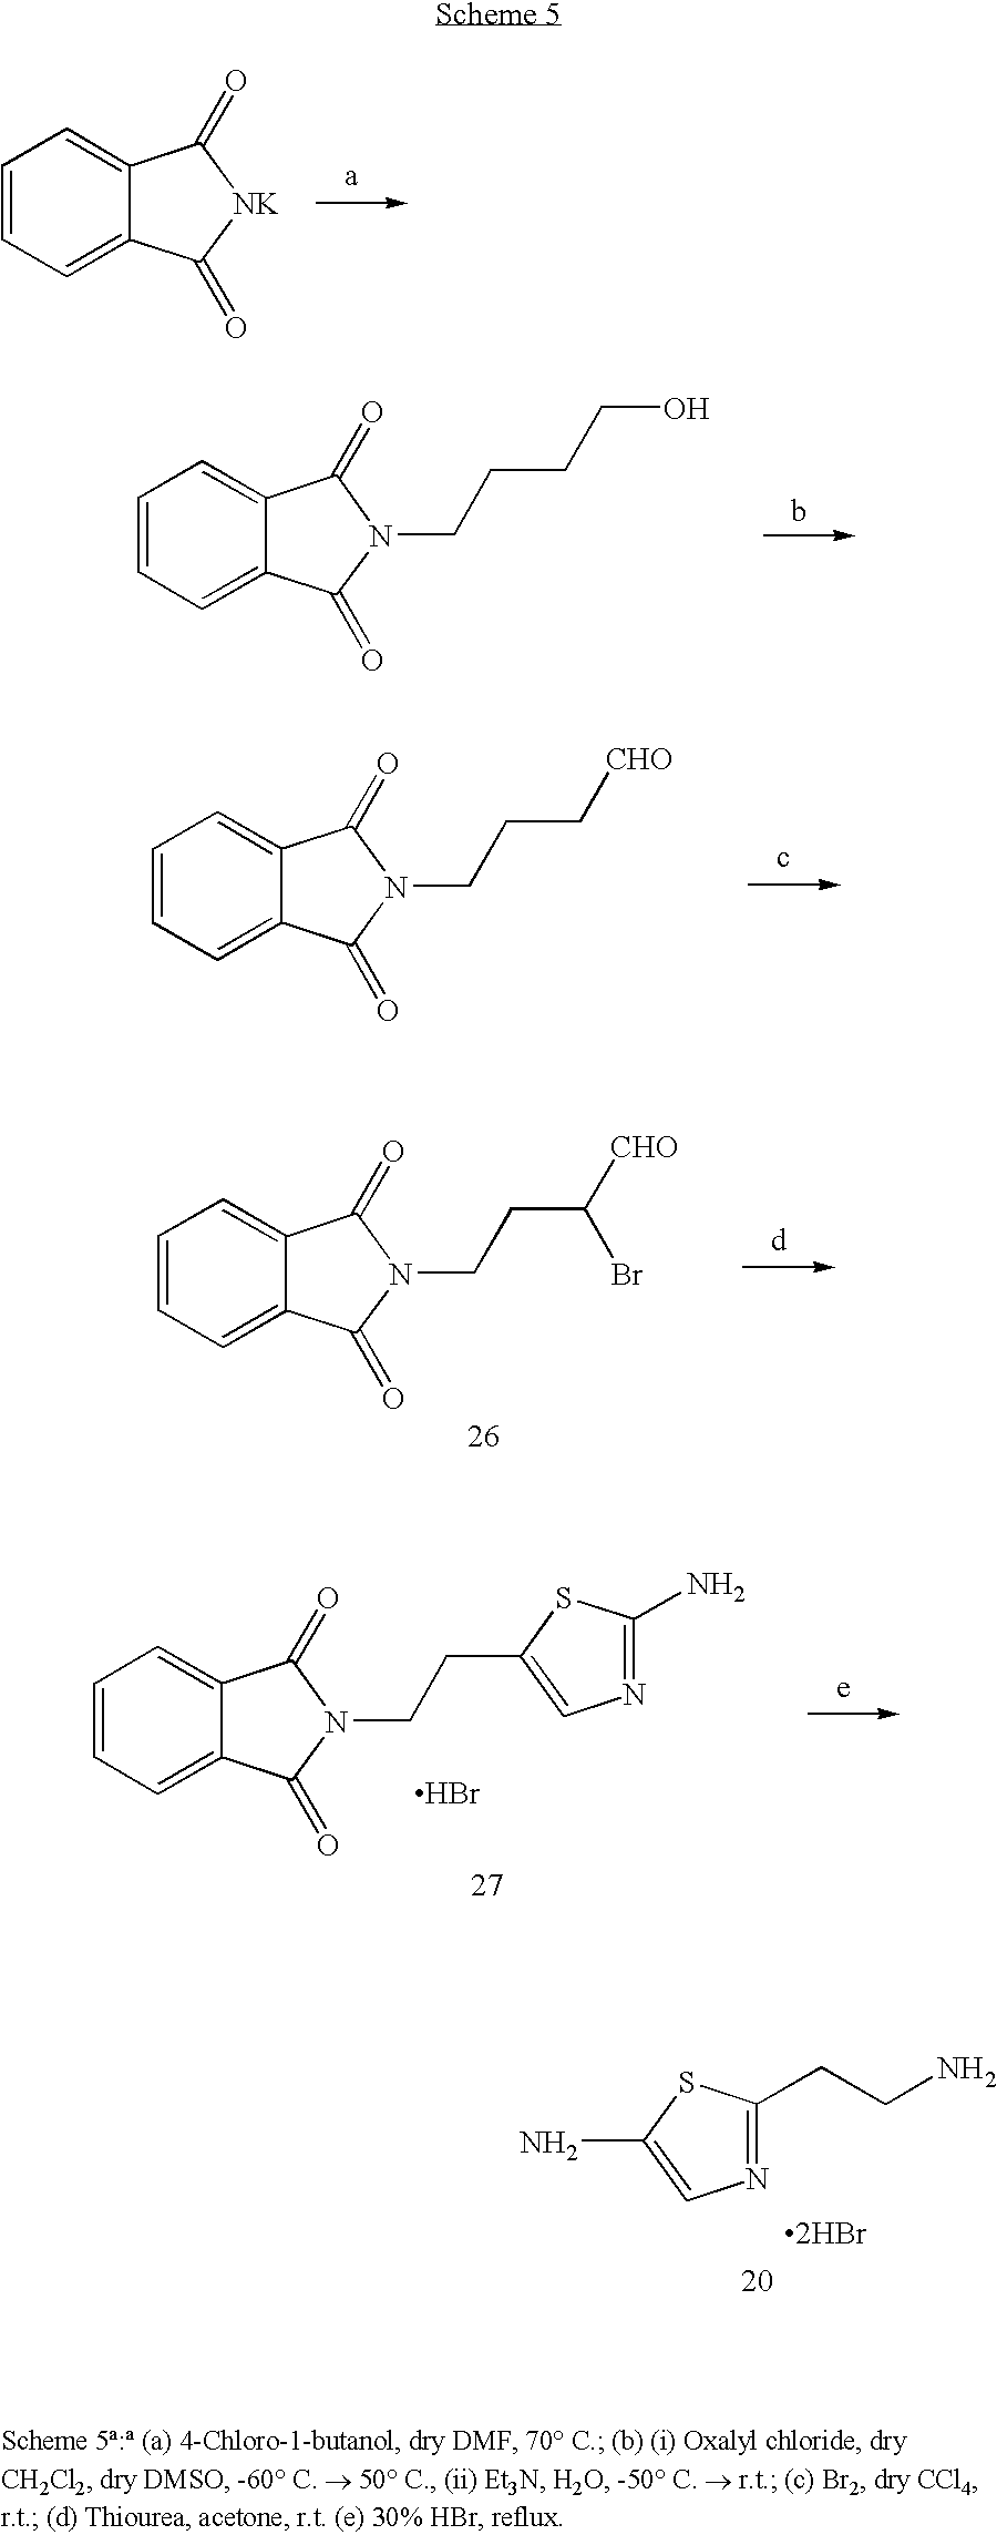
C1=CC=C2C(=C1)C(=O)[NK]C2=O.C1=CC=C2C(=C1)C(=O)N(CCC[CHO])C2=O.C1=CC=C2C(=C1)C(=O)N(CCC([CHO])Br)C2=O.C1=CC=C2C(=C1)C(=O)N(CCCCO)C2=O.Br.C(C1=CN=C(N)S1)CN1C(=O)C2=CC=CC=C2C1=O.[2HBr].NC1=CN=C(CCN)S1
